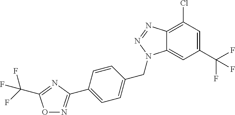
C1(C(F)(F)F)=CC(Cl)=C2C(=C1)N(CC1=CC=C(C3=NOC(C(F)(F)F)=N3)C=C1)N=N2
